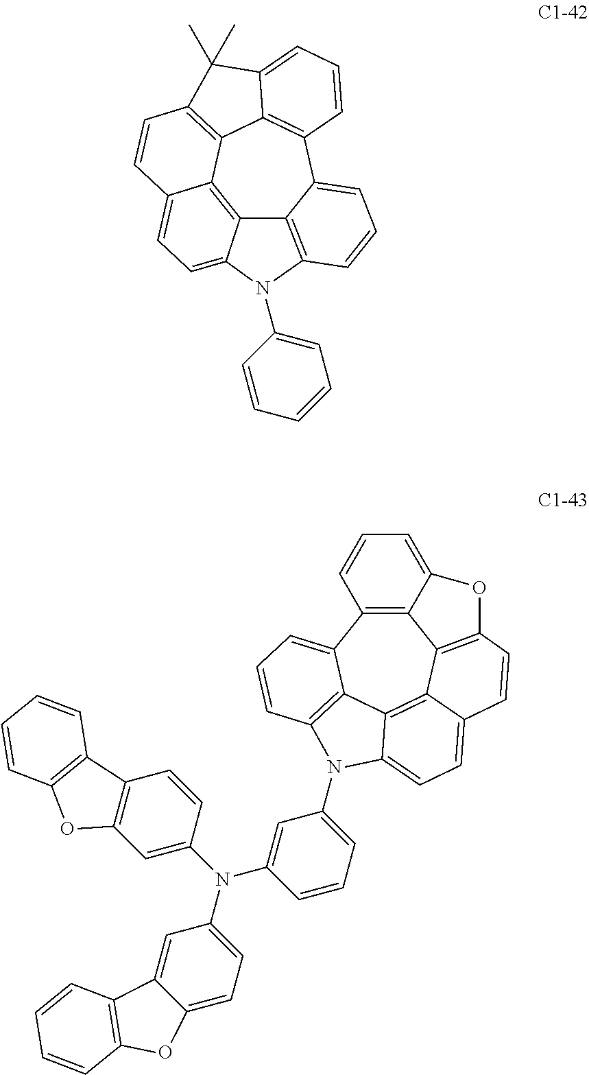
C12=C3C4=C5C=CC3=CC=C1N(C1=CC=CC=C1)C1=C2C(=CC=C1)C1=C4C(=CC=C1)C5(C)C.C12=C3C4=CC=CC5=C4C4=C6C1=C(C=CC6=CC=C4N5C1=CC=CC(N(C4=CC=C5C(=C4)C4=C(O5)C=CC=C4)C4=CC5=C(C=C4)C4=C(O5)C=CC=C4)=C1)OC2=CC=C3
